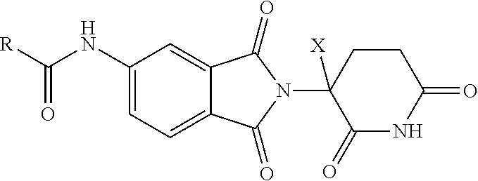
C1(NC([R])=O)=CC=C2C(=C1)C(=O)N(C1([X])C(=O)NC(=O)CC1)C2=O
